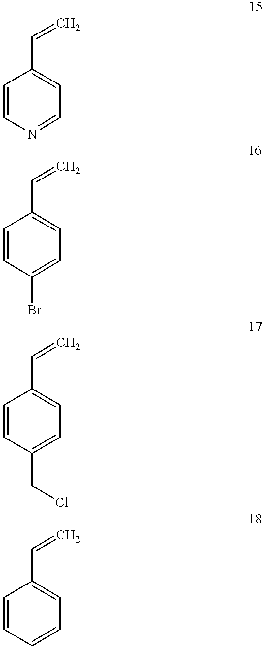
C1=CN=CC=C1C=C.C1=CC(Br)=CC=C1C=C.C1=CC(CCl)=CC=C1C=C.C1=CC=CC=C1C=C
